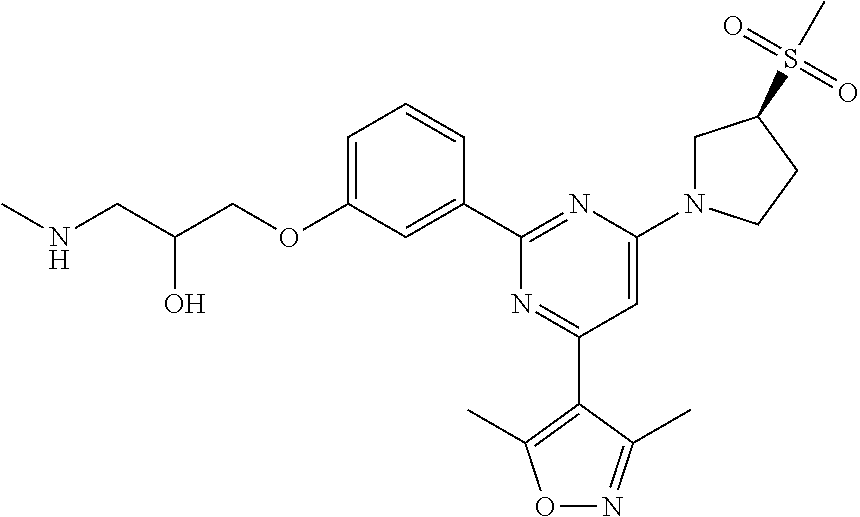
C1=C(OCC(CNC)O)C=C(C2=NC(N3CC(S(C)(=O)=O)CC3)=CC(C3=C(C)ON=C3C)=N2)C=C1
